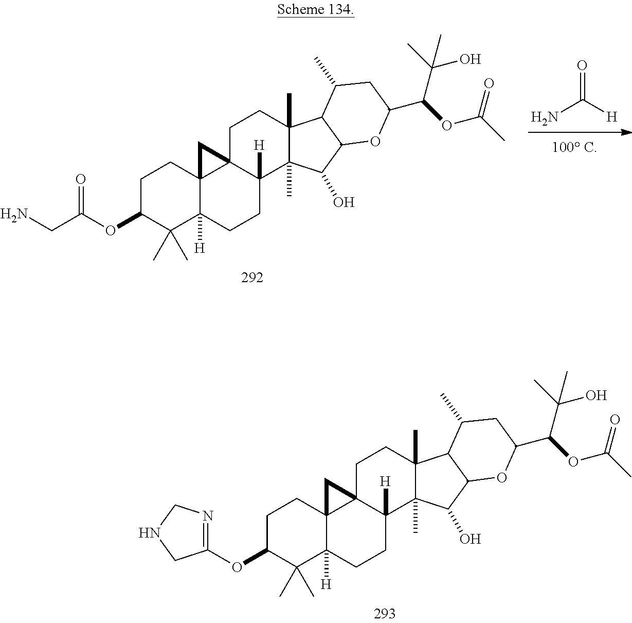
NC([H])=O.NCC(OC1CCC23C([H])(C1(C)C)CCC1([H])C2(CCC2(C)C1(C)C(O)C1C2C(C)CC(C(OC(C)=O)C(C)(O)C)O1)C3)=O.C1CC23C([H])(C(C)(C)C1OC1=NCNC1)CCC1([H])C2(CCC2(C)C1(C)C(O)C1C2C(C)CC(C(OC(C)=O)C(C)(O)C)O1)C3
